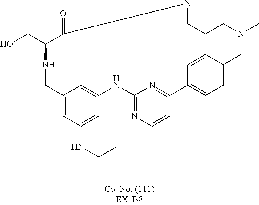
N1CC2=CC(NC(C)C)=CC(=C2)NC2=NC=CC(=N2)C2=CC=C(C=C2)CN(C)CCCNC(=O)C1CO
